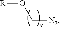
[R]OC[N3]
